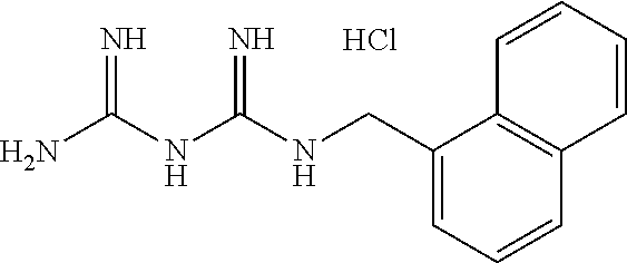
Cl.C(NC(NC(N)=N)=N)C1=CC=CC2=C1C=CC=C2
